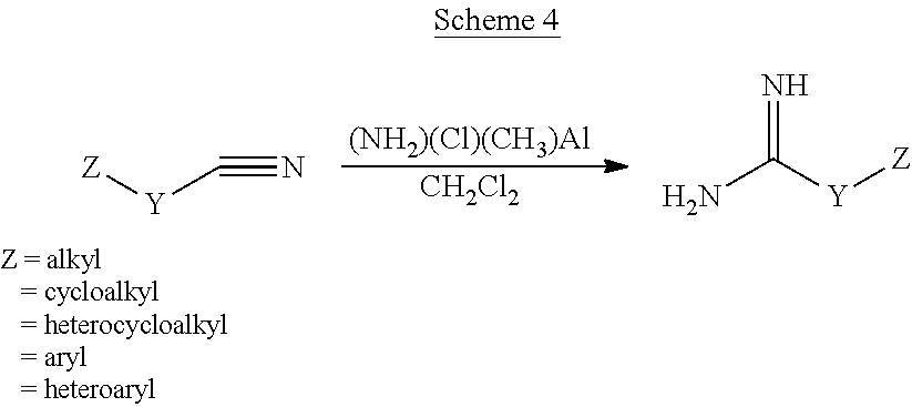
[(NH2)(Cl)(CH3)Al].[CH2Cl2].[Y](C#N)[Z].NC([Y][Z])=N
